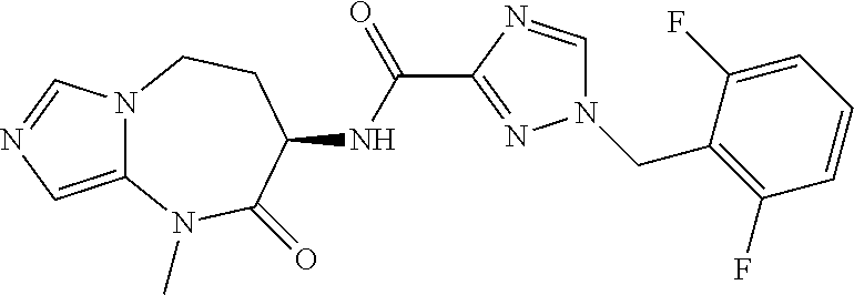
N12C(=CN=C1)N(C)C(=O)C(NC(C1=NN(CC3=C(F)C=CC=C3F)C=N1)=O)CC2
